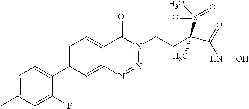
C1=C(C)C=C(F)C(C2=CC=C3C(=C2)N=NN(CCC(C(=O)NO)(S(C)(=O)=O)C)C3=O)=C1
